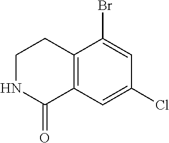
C12=C(CCNC1=O)C(Br)=CC(Cl)=C2
